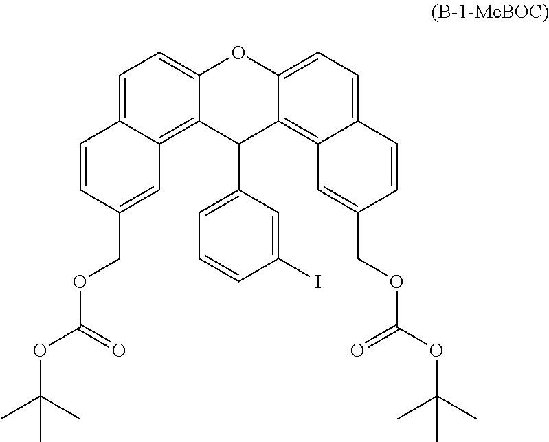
C1=C2C(=C3C(=C1)OC1=CC=C4C(=C1C3C1=CC=CC(I)=C1)C=C(COC(=O)OC(C)(C)C)C=C4)C=C(COC(OC(C)(C)C)=O)C=C2
